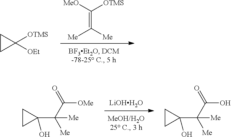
[MeO]C([OTMS])=C([Me])[Me].C1CC1([OTMS])[OEt].[LiOHH2O].C1CC1(C(C(=O)[OMe])([Me])[Me])O.C1CC1(C(C(=O)O)([Me])[Me])O
